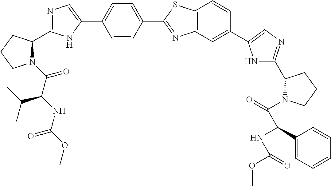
C(=O)(NC(C1=CC=CC=C1)C(N1CCCC1C1=NC=C(C2=CC3=C(SC(C4=CC=C(C5=CN=C(C6N(C(C(NC(OC)=O)C(C)C)=O)CCC6)N5)C=C4)=N3)C=C2)N1)=O)OC
